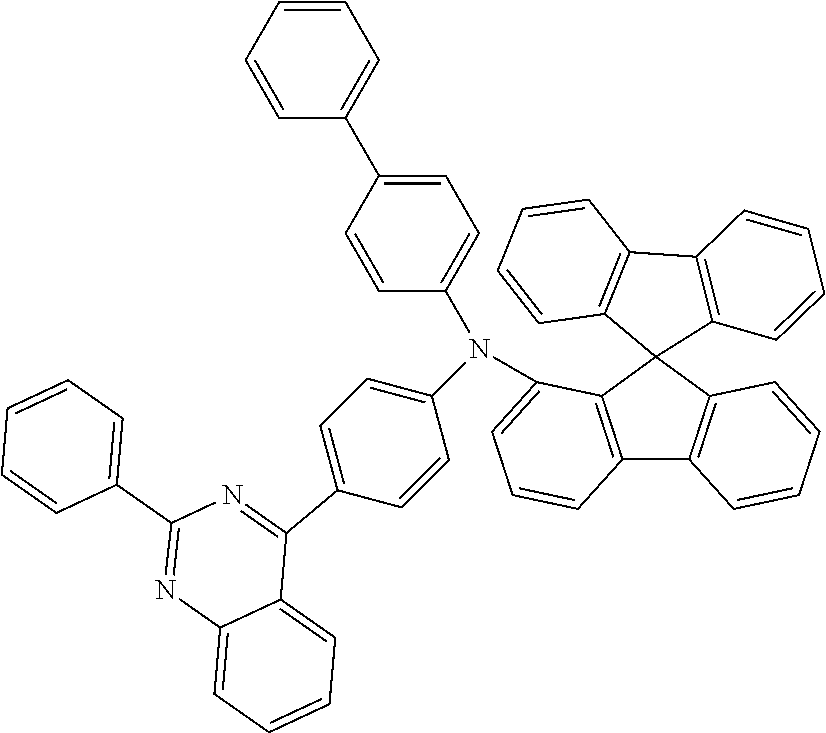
C12=C(C3(C4=C1C=CC=C4)C1=C(C4=C3C=CC=C4)C=CC=C1)C(N(C1=CC=C(C3=CC=CC=C3)C=C1)C1=CC=C(C3=NC(C4=CC=CC=C4)=NC4=CC=CC=C34)C=C1)=CC=C2
